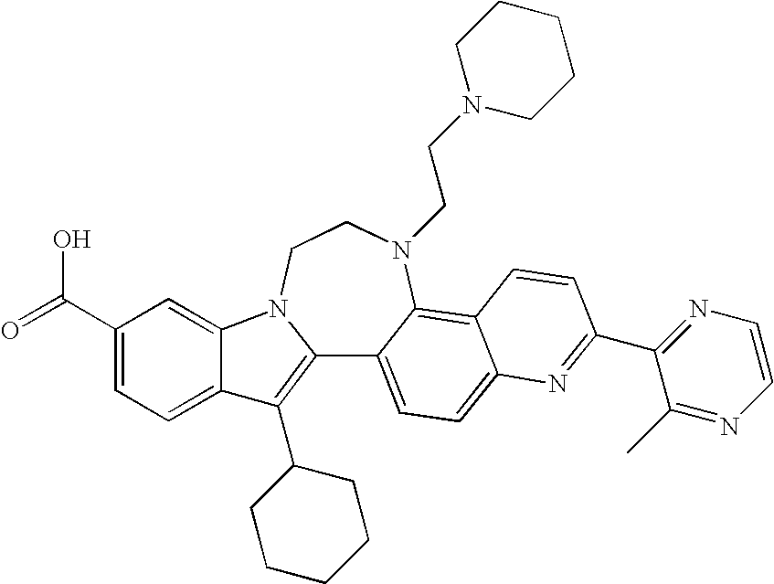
C12=C(C3CCCCC3)C3=CC=C(C(=O)O)C=C3N1CCN(CCN1CCCCC1)C1=C3C(=CC=C21)N=C(C1=NC=CN=C1C)C=C3
